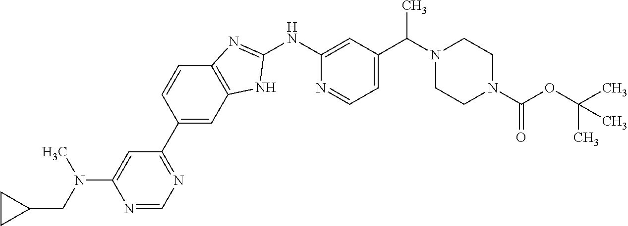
C1=CC(C2=NC=NC(N(CC3CC3)C)=C2)=CC2=C1N=C(NC1=CC(C(N3CCN(C(OC(C)(C)C)=O)CC3)C)=CC=N1)N2
